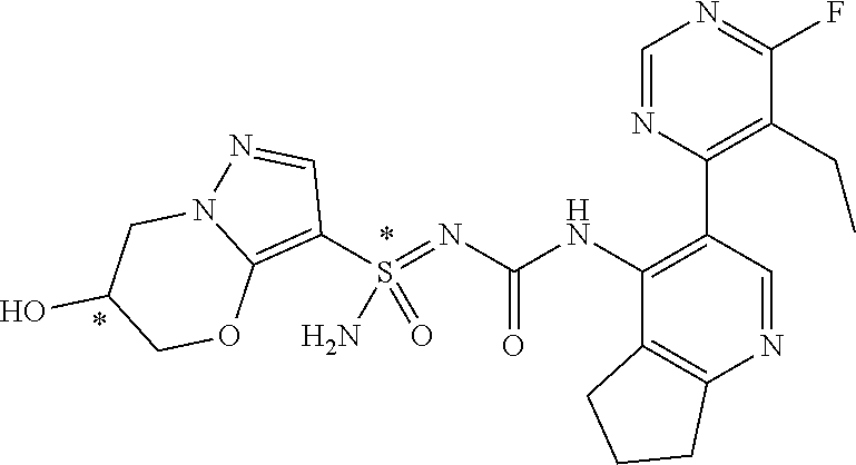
C1(C2=C(CC)C(F)=NC=N2)=C(NC(N=S(C2=C3N(N=C2)CC(O)CO3)(=O)N)=O)C2=C(N=C1)CCC2
